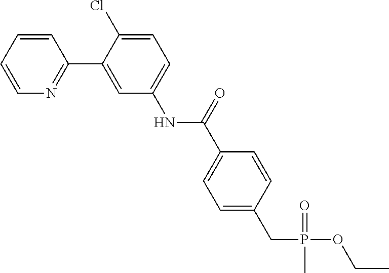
C1(C2=CC(NC(C3=CC=C(CP(=O)(OCC)C)C=C3)=O)=CC=C2Cl)=NC=CC=C1
